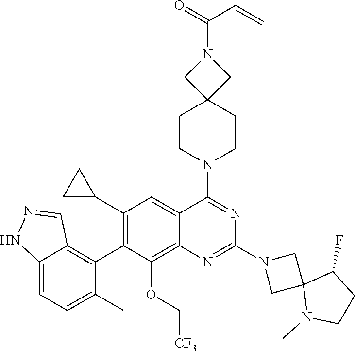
C12=CC=C(C)C(C3=C(C4CC4)C=C4C(=C3OC[CF3])N=C(N3CC5(C3)N(C)CCC5F)N=C4N3CCC4(CC3)CN(C(C=C)=O)C4)=C1C=NN2
